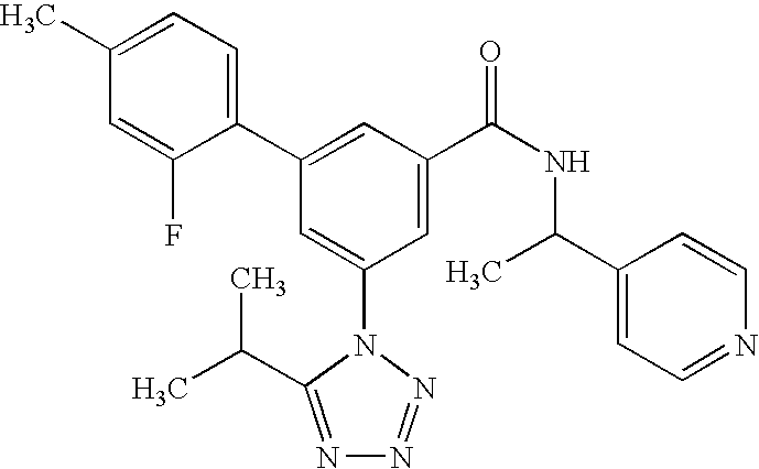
C1(C2=CC(C(NC(C3=CC=NC=C3)C)=O)=CC(N3C(C(C)C)=NN=N3)=C2)=CC=C(C)C=C1F
